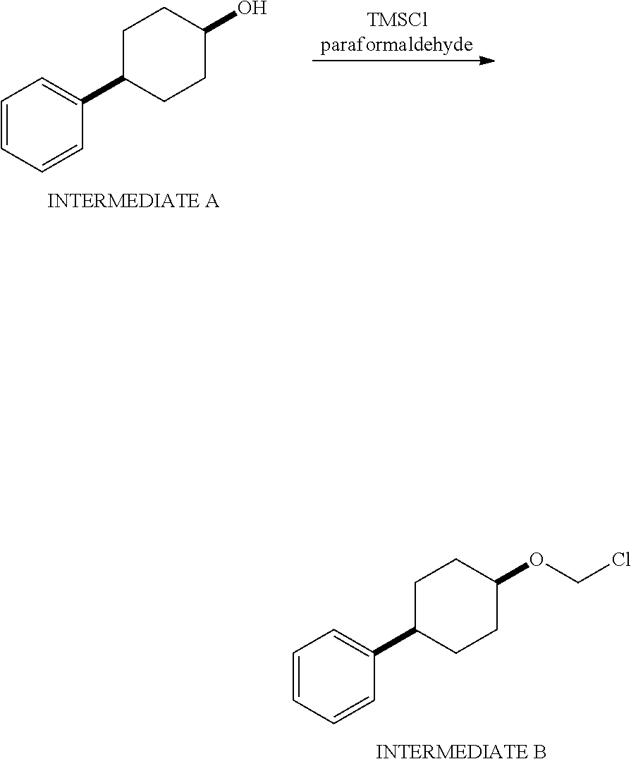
C1=CC=CC(C2CCC(O)CC2)=C1.[INTERMEDIATE A].C1=CC=CC(C2CCC(OCCl)CC2)=C1.[INTERMEDIATE B]
